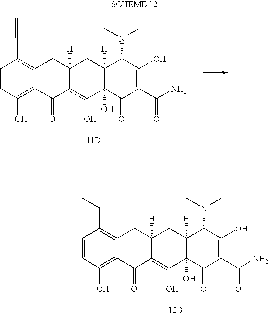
C1=CC(O)=C2C(=C1C#C)CC1([H])C(=C(O)C3(O)C([H])(C1)C(N(C)C)C(O)=C(C(N)=O)C3=O)C2=O.[11B].C1=CC(O)=C2C(=C1CC)CC1([H])C(=C(O)C3(O)C([H])(C1)C(N(C)C)C(O)=C(C(N)=O)C3=O)C2=O.[12B]
